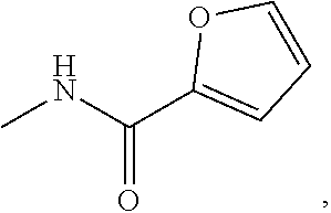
CNC(C1=CC=CO1)=O
